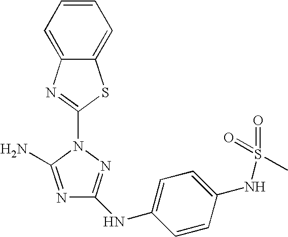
N1=C(N)N(C2=NC3=CC=CC=C3S2)N=C1NC1=CC=C(NS(=O)(=O)C)C=C1
